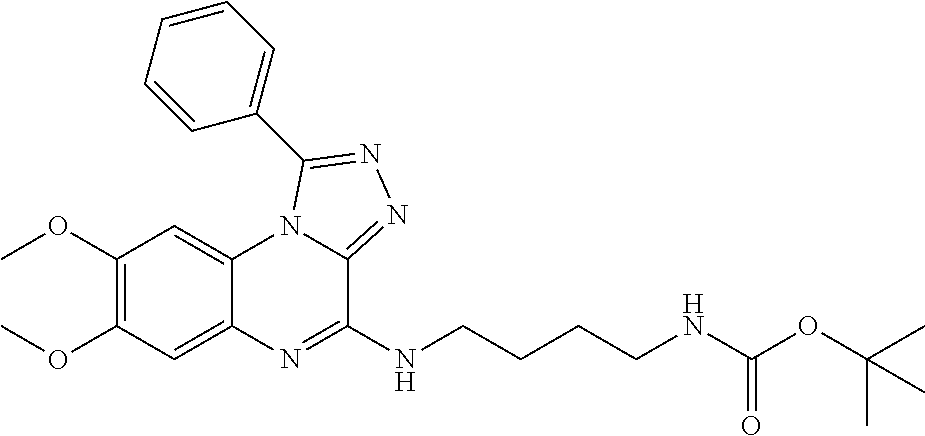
C1(OC)=C(OC)C=C2C(=C1)N1C(=NN=C1C1=CC=CC=C1)C(NCCCCNC(OC(C)(C)C)=O)=N2
